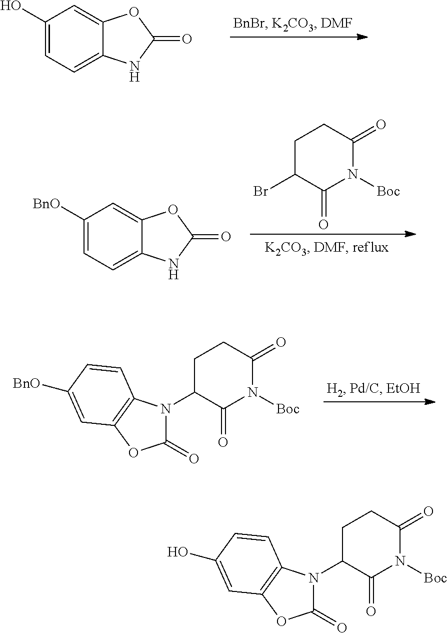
C1(O)=CC=C2C(=C1)OC(=O)N2.C1([BnO])=CC=C2C(=C1)OC(=O)N2.C1C(Br)C(=O)N([Boc])C(=O)C1.C1C(N2C(=O)OC3=C2C=CC([BnO])=C3)C(=O)N([Boc])C(=O)C1.C1C(N2C(=O)OC3=C2C=CC(O)=C3)C(=O)N([Boc])C(=O)C1
